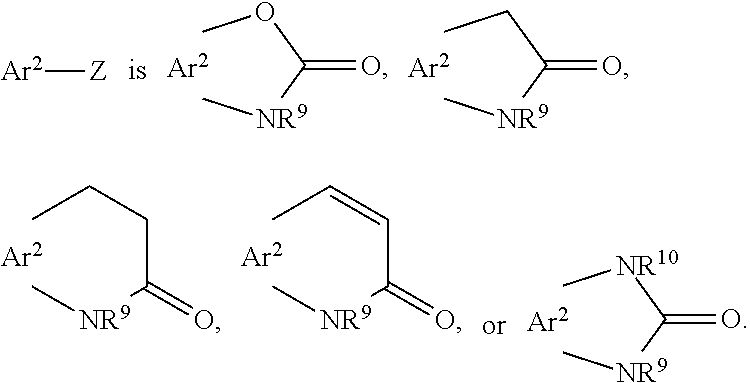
COC([NR9]C)=O.CCC([NR9]C)=O.[Ar2][Z].CCCC([NR9]C)=O.CC=CC([NR9]C)=O.C[NR10]C([NR9]C)=O
